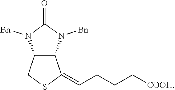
C12C(N([Bn])C(=O)N1[Bn])C(=CCCC[COOH])SC2
